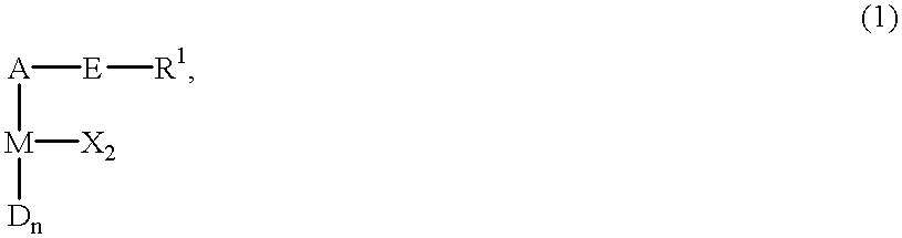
[A]([E][R1])[M]([Dn])[X2]
